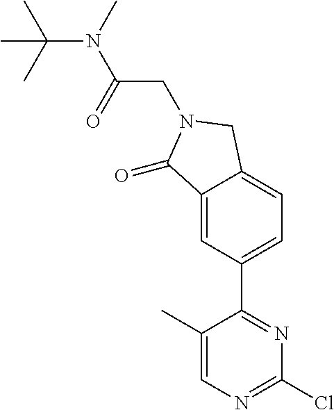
C12=CC(C3=NC(Cl)=NC=C3C)=CC=C1CN(CC(N(C)C(C)(C)C)=O)C2=O
